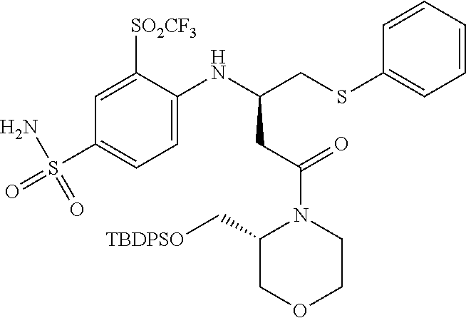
C1(C[TBDPSO])COCCN1C(=O)CC(CSC1=CC=CC=C1)NC1=CC=C(S(N)(=O)=O)C=C1[SO2CF3]
